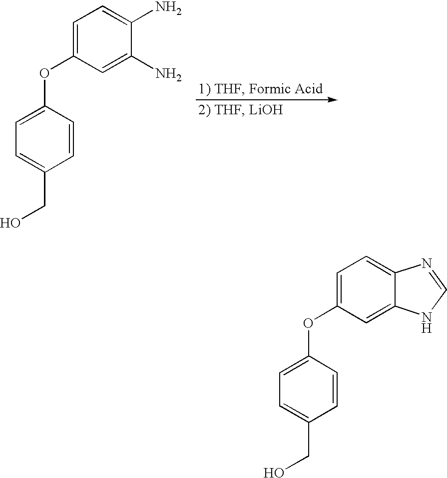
C1(OC2=CC=C(CO)C=C2)=CC=C(N)C(N)=C1.C1(OC2=CC=C(CO)C=C2)=CC=C2C(=C1)NC=N2
